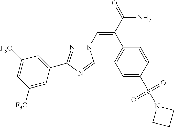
N1(C=C(C(=O)N)C2=CC=C(S(N3CCC3)(=O)=O)C=C2)N=C(C2=CC([F3C])=CC([F3C])=C2)N=C1
